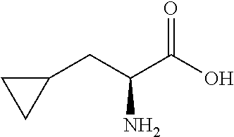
C1(CC(C(O)=O)N)CC1
